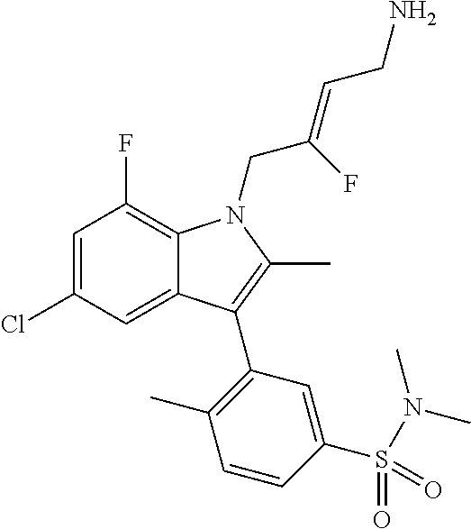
C1=C(Cl)C=C2C(=C1F)N(CC(=CCN)F)C(C)=C2C1=C(C)C=CC(S(=O)(=O)N(C)C)=C1
